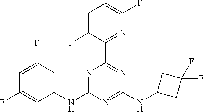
C1=C(F)C=C(NC2=NC(C3=NC(F)=CC=C3F)=NC(NC3CC(F)(F)C3)=N2)C=C1F
